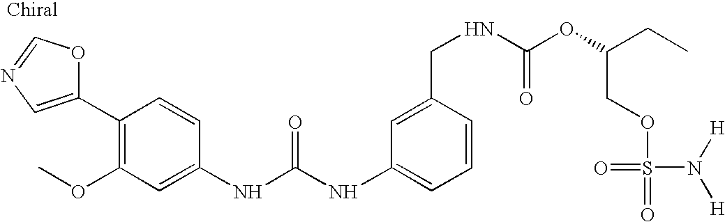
C1(C2=C(OC)C=C(NC(NC3=CC=CC(CNC(OC(CC)COS(=O)(=O)N([H])[H])=O)=C3)=O)C=C2)=CN=CO1
